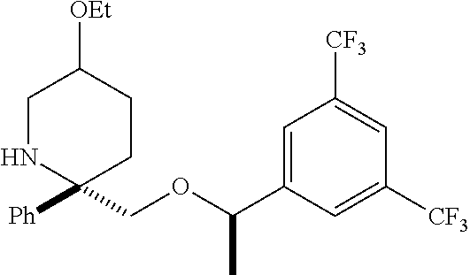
C1NC([Ph])(COC(C2=CC([CF3])=CC([CF3])=C2)C)CCC1[OEt]
